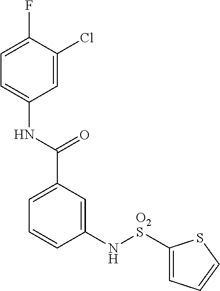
C1(N[O2S]C2=CC=CS2)=CC(C(NC2=CC=C(F)C(Cl)=C2)=O)=CC=C1
